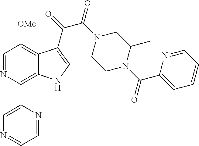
C1=NC(C2=CN=CC=N2)=C2C(=C1[OMe])C(C(=O)C(N1CCN(C(C3=CC=CC=N3)=O)C(C)C1)=O)=CN2
